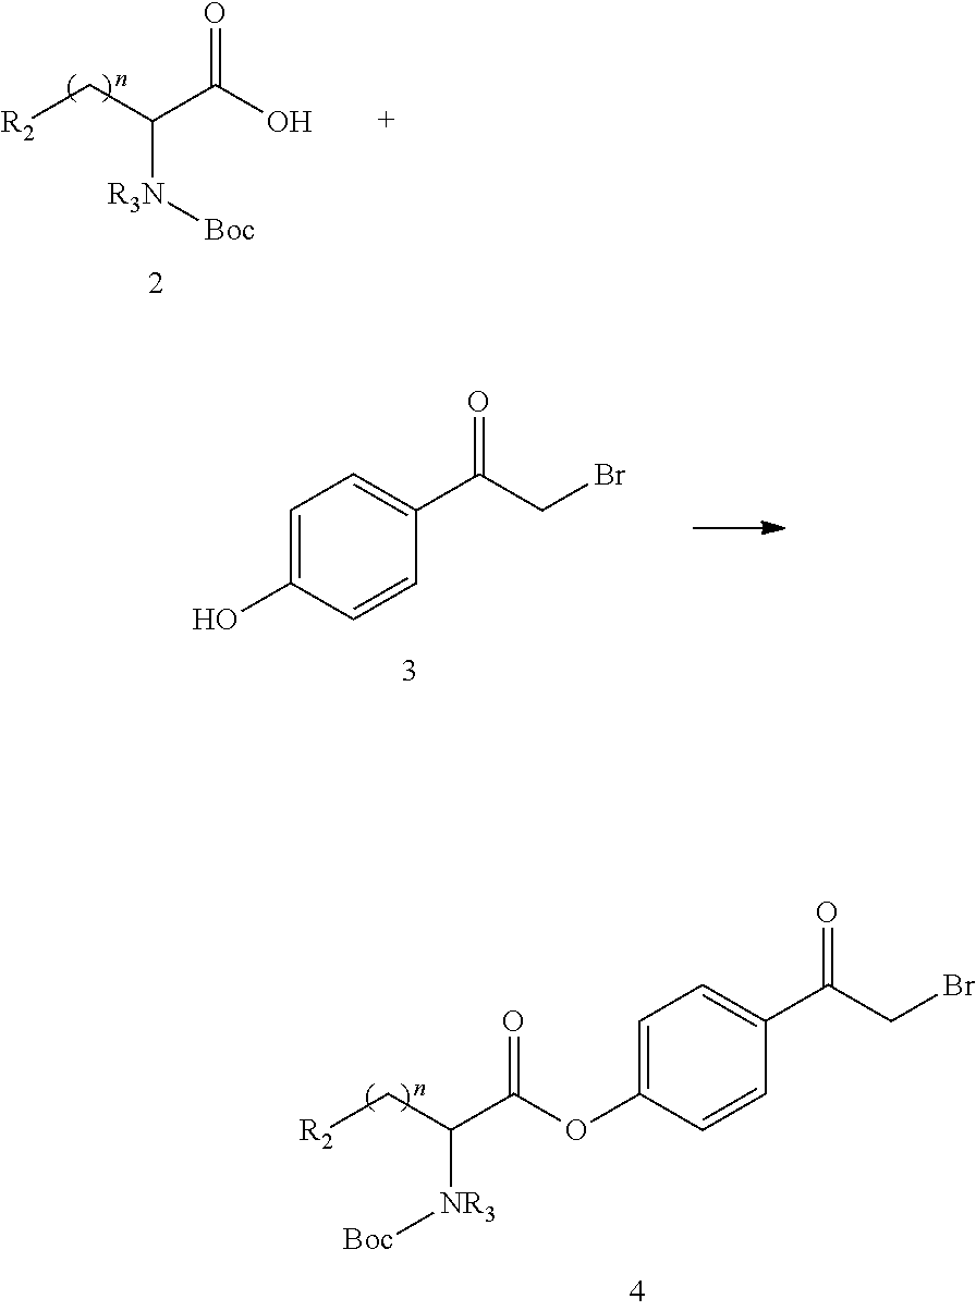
OC(C(C[R2])[R3N][Boc])=O.C1=C(O)C=CC(C(CBr)=O)=C1.C1=C(OC(C(C[R2])[NR3][Boc])=O)C=CC(C(CBr)=O)=C1
